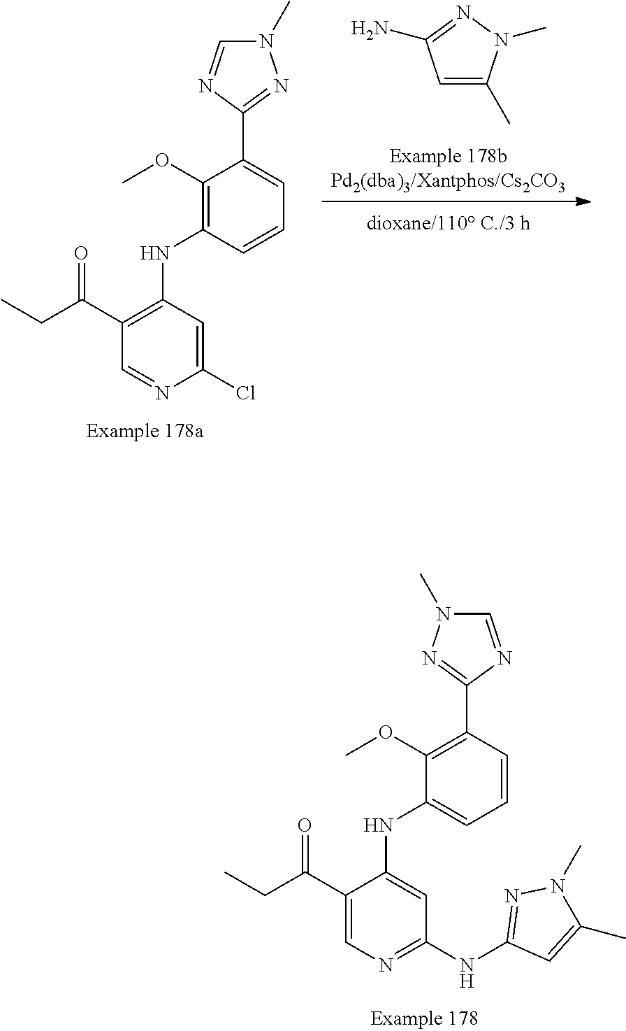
C1(NC2=NC=C(C(CC)=O)C(NC3=CC=CC(C4=NN(C)C=N4)=C3OC)=C2)=NN(C)C(C)=C1.C1=C(C)N(C)N=C1N.C1(Cl)=CC(NC2=C(OC)C(C3=NN(C)C=N3)=CC=C2)=C(C(CC)=O)C=N1
